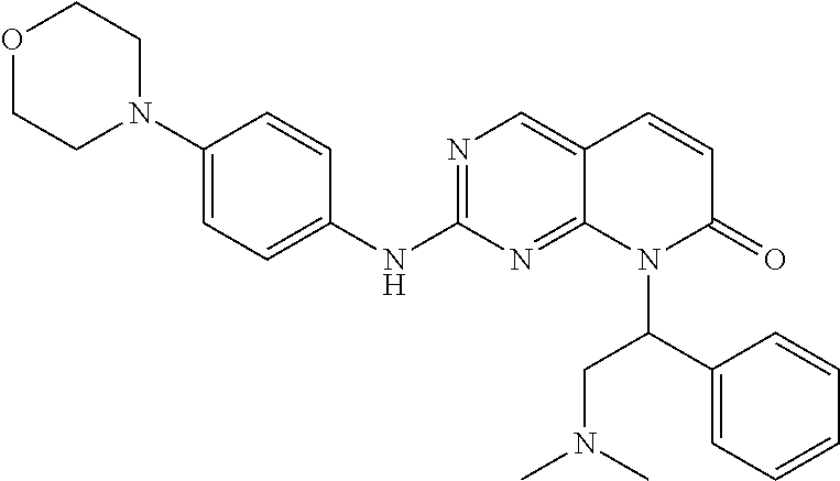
C1(N2CCOCC2)=CC=C(NC2=NC=C3C(=N2)N(C(C2=CC=CC=C2)CN(C)C)C(=O)C=C3)C=C1
